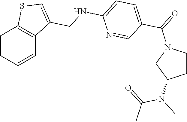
C1=CC=CC2=C1SC=C2CNC1=CC=C(C(=O)N2CC(N(C)C(=O)C)CC2)C=N1
